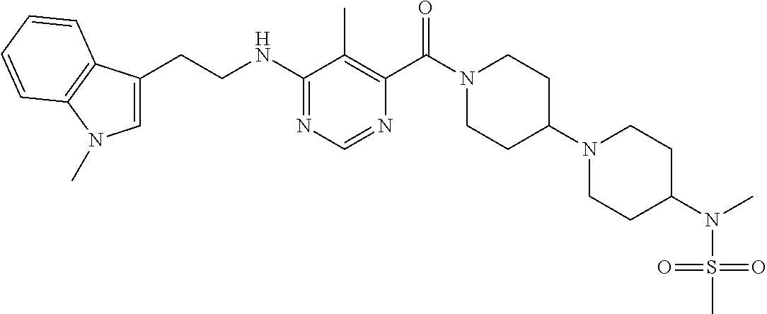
C1(NCCC2=CN(C)C3=C2C=CC=C3)=NC=NC(C(N2CCC(N3CCC(N(C)S(=O)(=O)C)CC3)CC2)=O)=C1C
